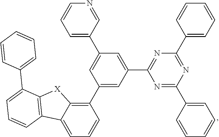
C1=C(C2=CC(C3=C4C(=CC=C3)C3=C([X]4)C(C4=CC=CC=C4)=CC=C3)=CC(C3=NC(C4=CC=CC=C4)=NC(C4=CC=CC=C4)=N3)=C2)C=NC=C1
